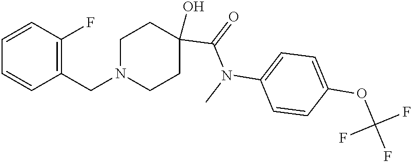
N1(CC2=C(F)C=CC=C2)CCC(O)(C(=O)N(C2=CC=C(OC(F)(F)F)C=C2)C)CC1
